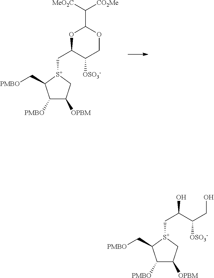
C1([PMBO])C([OPBM])C[S+](CC2OC(C([MeO2C])[CO2Me])OCC2[OSO3-])C1C[PMBO].C1([PMBO])C([OPBM])C[S+](CC(O)C(CO)[OSO3-])C1C[PMBO]
